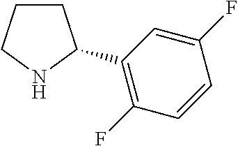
C1CCNC1C1=C(F)C=CC(F)=C1
